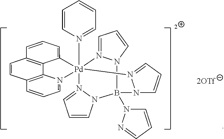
C12=C3N(=CC=C1)[Pd]14(N5=CC=CC=C5)(C5=CC=CC(=C35)C=C2)N2=CC=CN2B(N2C=CC=N2)(N2C=CC=N12)N1C=CC=N41
